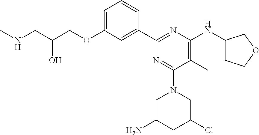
C1=C(OCC(CNC)O)C=C(C2=NC(NC3CCOC3)=C(C)C(N3CC(N)CC(Cl)C3)=N2)C=C1
